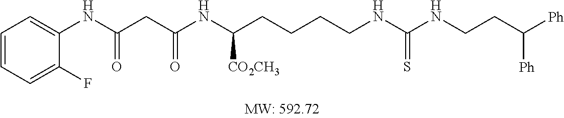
C1=CC=C(F)C(NC(CC(NC(CCCCNC(NCCC([Ph])[Ph])=S)[CO2CH3])=O)=O)=C1
